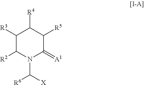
N1(C([X])[R6])C(=[A1])C([R5])C([R4])C([R3])C1[R2]
